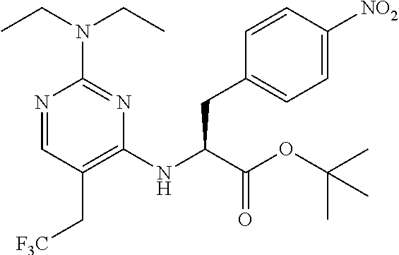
N1=CC(C[F3C])=C(NC(C(OC(C)(C)C)=O)CC2=CC=C([NO2])C=C2)N=C1N(CC)CC
